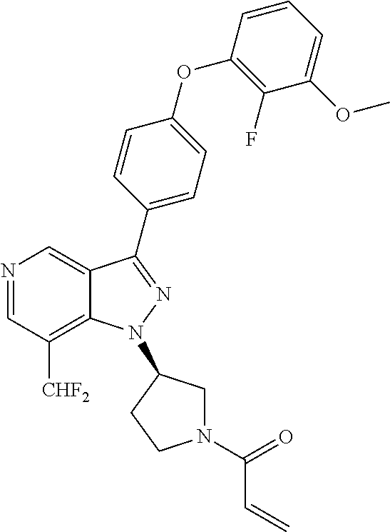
N1=CC([CHF2])=C2C(=C1)C(C1=CC=C(OC3=C(F)C(OC)=CC=C3)C=C1)=NN2C1CN(C(=O)C=C)CC1
